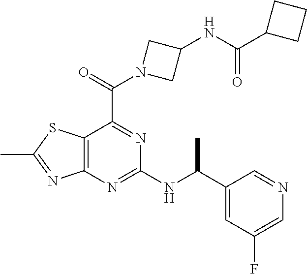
C12=C(N=C(NC(C3=CC(F)=CN=C3)C)N=C1C(=O)N1CC(NC(C3CCC3)=O)C1)N=C(C)S2
